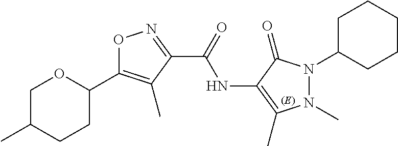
C1C(C)CCC(C2=C(C)C(C(=O)NC3=C(C)N(C)N(C4CCCCC4)C3=O)=NO2)O1
